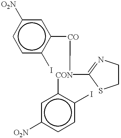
c1c(I)c([CO]C[CON](c2cc([O2N])ccc2I)C2=NCCS2)cc([O2N])c1
